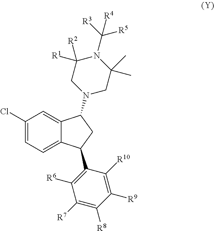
C12=CC(Cl)=CC=C1C(C1=C([R6])C([R7])=C([R8])C([R9])=C1[R10])CC2N1CC(C)(C)N(C([R5])([R3])[R4])C([R2])([R1])C1
